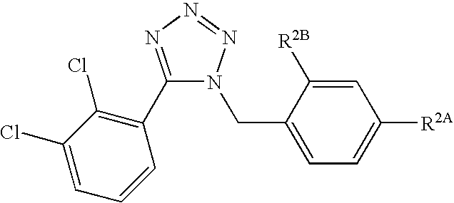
C1=C(Cl)C(Cl)=C(C2=NN=NN2CC2=CC=C([R2A])C=C2[R2B])C=C1
